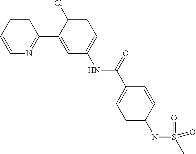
C1=CC=CN=C1C1=CC(NC(C2=CC=C(NS(C)(=O)=O)C=C2)=O)=CC=C1Cl
